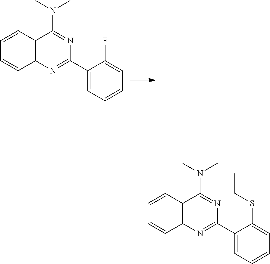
C12=C(N=C(C3=CC=CC=C3F)N=C1N(C)C)C=CC=C2.C12=C(N=C(C3=CC=CC=C3SCC)N=C1N(C)C)C=CC=C2
